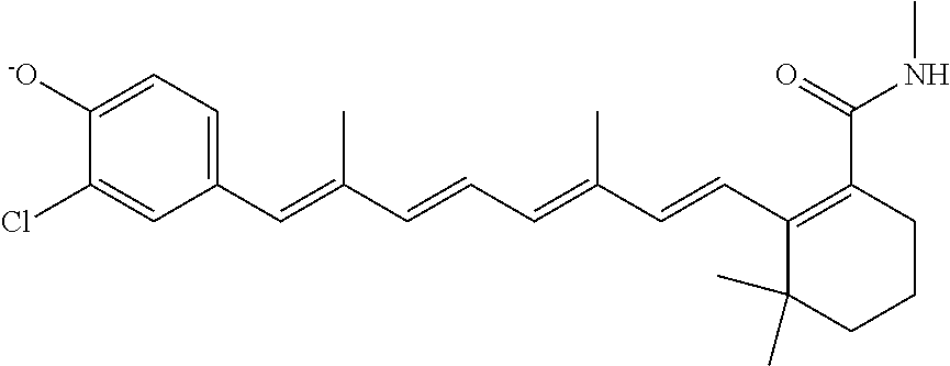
C1(C=C(C=CC=C(C=CC2=C(C(=O)NC)CCCC2(C)C)C)C)=CC=C([-O])C(Cl)=C1
